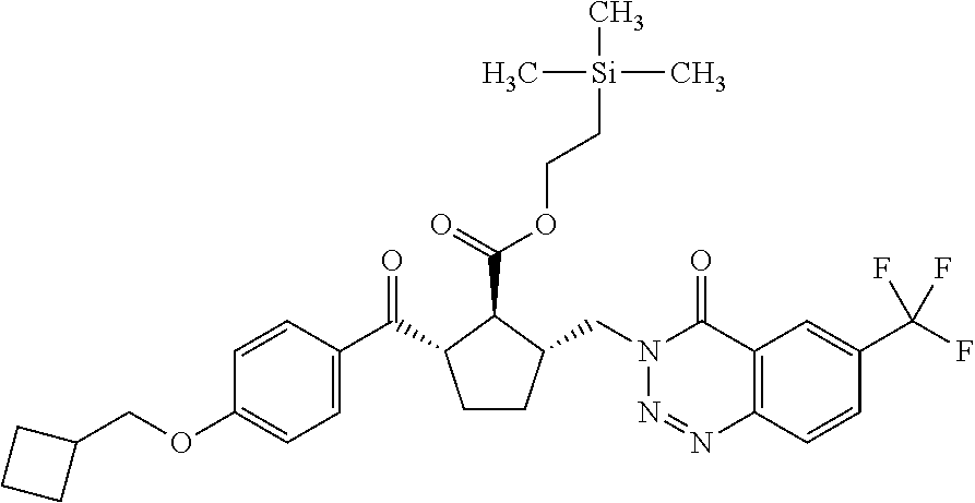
C1(OCC2CCC2)=CC=C(C(C2CCC(CN3N=NC4=C(C3=O)C=C(C(F)(F)F)C=C4)C2C(=O)OCC[Si](C)(C)C)=O)C=C1
